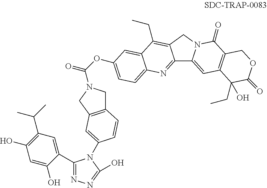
O=C(OC1=CC=C2C(=C1)C(CC)=C1C(=N2)C2=CC3=C(C(=O)N2C1)COC(=O)C3(CC)O)N1CC2=C(C1)C=C(N1C(C3=CC(C(C)C)=C(O)C=C3O)=NN=C1O)C=C2
